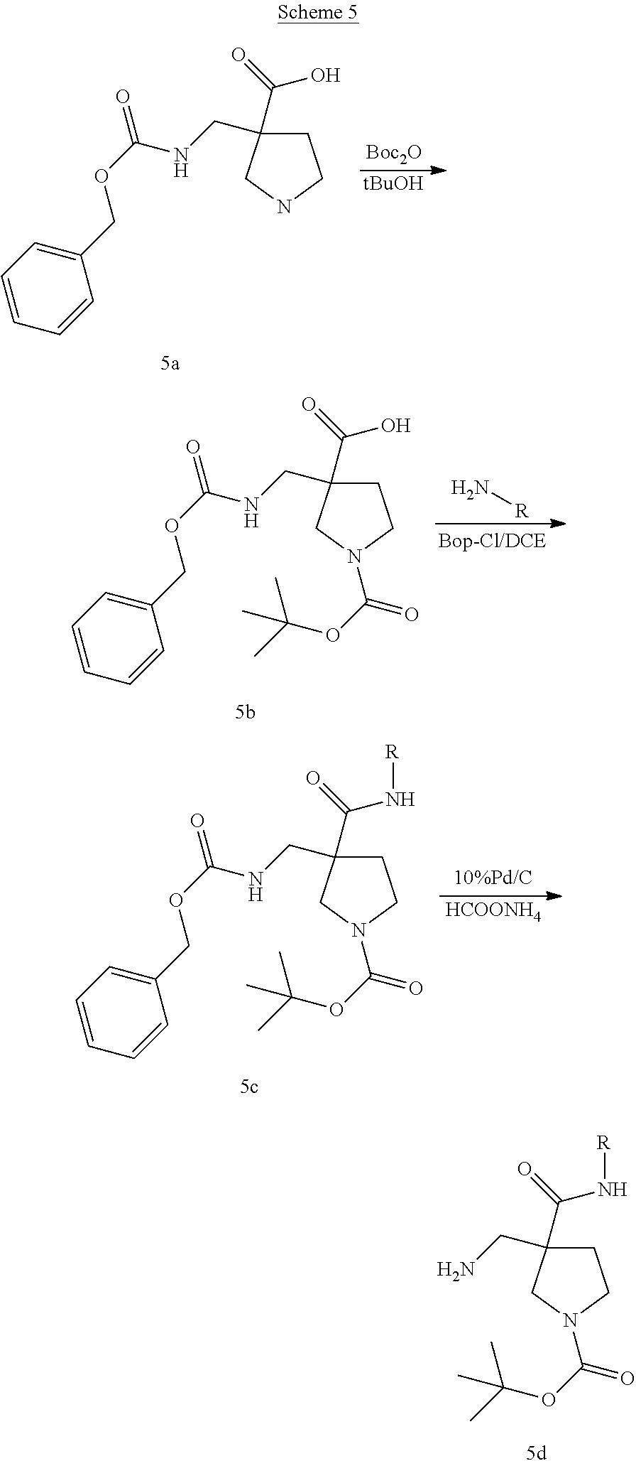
C1CNCC1(CNC(OCC1=CC=CC=C1)=O)C(=O)O.[Boc2O].[tBuOH].C1CN(C(=O)OC(C)(C)C)CC1(CN)C(=O)N[R].C1CN(C(=O)OC(C)(C)C)CC1(CNC(OCC1=CC=CC=C1)=O)C(=O)O.N[R].C1CN(C(=O)OC(C)(C)C)CC1(CNC(OCC1=CC=CC=C1)=O)C(=O)N[R].[HCOONH4]
